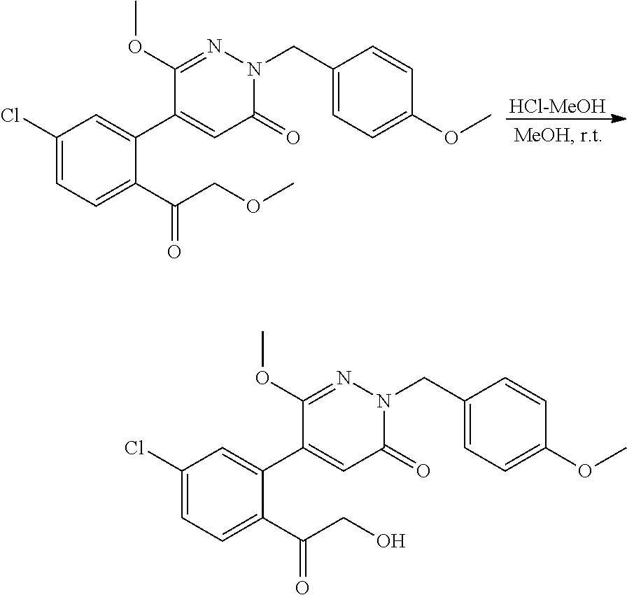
[HCl-MeOH].C1(Cl)=CC=C(C(COC)=O)C(C2=CC(=O)N(CC3=CC=C(OC)C=C3)N=C2OC)=C1.C1(Cl)=CC=C(C(CO)=O)C(C2=CC(=O)N(CC3=CC=C(OC)C=C3)N=C2OC)=C1
